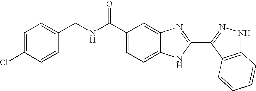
C1(C(NCC2=CC=C(Cl)C=C2)=O)=CC=C2C(=C1)N=C(C1=NNC3=C1C=CC=C3)N2
